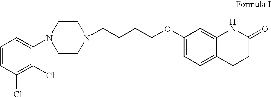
C1=CC(Cl)=C(Cl)C(N2CCN(CCCCOC3=CC=C4C(=C3)NC(=O)CC4)CC2)=C1
